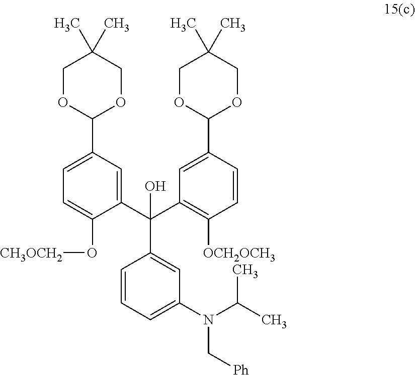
C1=CC=C(N(C[Ph])C(C)C)C=C1C(C1=CC(C2OCC(C)(C)CO2)=CC=C1O[CH3OCH2])(C1=C([OCH2OCH3])C=CC(C2OCC(C)(C)CO2)=C1)O
